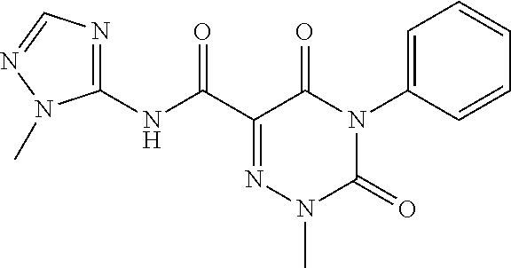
C1(NC(C2=NN(C)C(=O)N(C3=CC=CC=C3)C2=O)=O)=NC=NN1C
